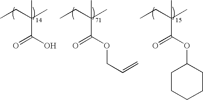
CCC(C)(C(O)=O)C.CCC(C)(C(OCC=C)=O)C.CCC(C)(C(OC1CCCCC1)=O)C
